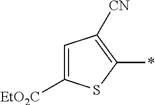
C1([EtO2C])=CC([CN])=C(*)S1
